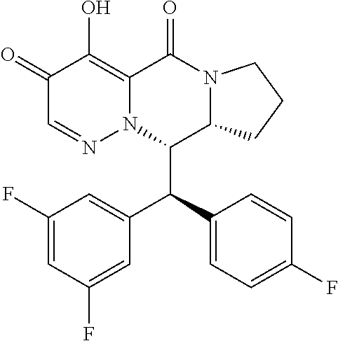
C1(=O)C=NN2C(=C1O)C(=O)N1C(C2C(C2=CC=C(F)C=C2)C2=CC(F)=CC(F)=C2)CCC1
